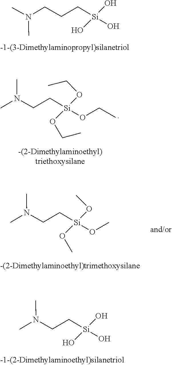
O[Si](O)(O)CCCN(C)C.O(CC)[Si](OCC)(OCC)CCN(C)C.O[Si](O)(O)CCN(C)C.O(C)[Si](OC)(OC)CCN(C)C
